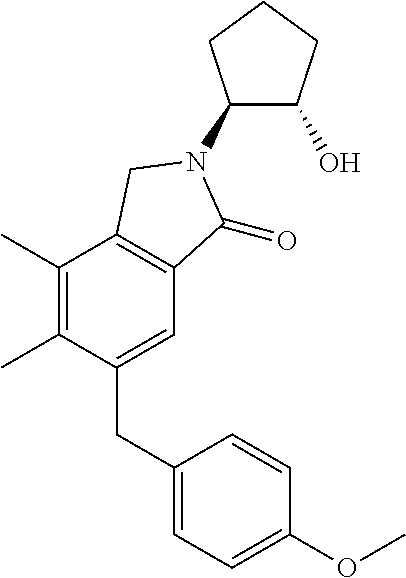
C1(N2C(=O)C3=C(C(C)=C(C)C(CC4=CC=C(OC)C=C4)=C3)C2)C(O)CCC1
